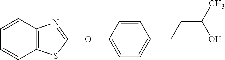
C1(OC2=NC3=C(S2)C=CC=C3)=CC=C(CCC(C)O)C=C1
